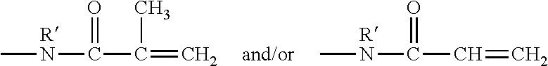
[RN](C(C(=C)C)=O)C.[RN](C(C=C)=O)C
